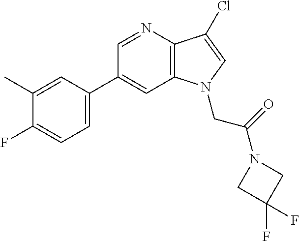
C1(C2=CC=C(F)C(C)=C2)=CC2=C(C(Cl)=CN2CC(=O)N2CC(F)(F)C2)N=C1
